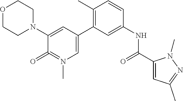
O1CCN(C2=CC(C3=C(C)C=CC(NC(=O)C4=CC(C)=NN4C)=C3)=CN(C)=C2=O)CC1
